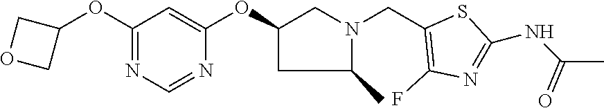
C1(OC2COC2)=NC=NC(OC2CN(CC3=C(F)N=C(NC(C)=O)S3)C(C)C2)=C1
